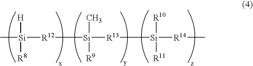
C[Si]([H])([R8])[R12][Si]([R13][Si]([R10])([R11])[R14]C)(C)[R9]
